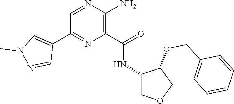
C1=NC(N)=C(C(=O)NC2COCC2OCC2=CC=CC=C2)N=C1C1=CN(C)N=C1
